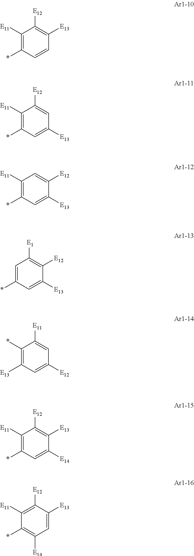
C1([E11])=C(*)C=CC([E13])=C1[E12].C1([E11])=C(*)C=C([E13])C=C1[E12].C1([E11])=C(*)C=C([E13])C([E12])=C1.C1=C(*)C=C([E13])C([E12])=C1[E1].C1(*)=C([E13])C=C([E12])C=C1[E11].C1([E11])=C(*)C=C([E14])C([E13])=C1[E12].C1([E11])=C([E12])C([E13])=CC([E14])=C1*
